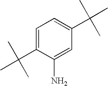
C1=C(C(C)(C)C)C(N)=CC(C(C)(C)C)=C1
